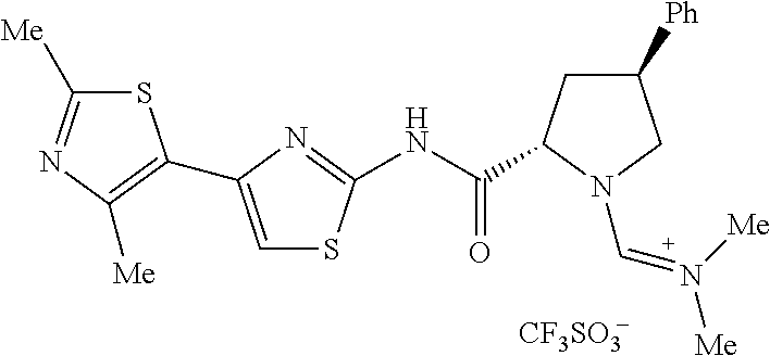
C1=C(C2=C([Me])N=C([Me])S2)N=C(NC(C2CC([Ph])CN2C=N([Me])[Me])=O)S1.[CF3SO3]
